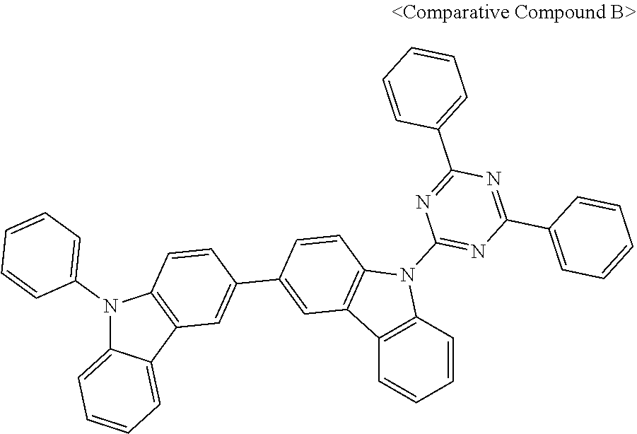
N1(C2=CC=CC=C2)C2=CC=CC=C2C2=C1C=CC(C1=CC3=C(C=C1)N(C1=NC(C4=CC=CC=C4)=NC(C4=CC=CC=C4)=N1)C1=C3C=CC=C1)=C2
